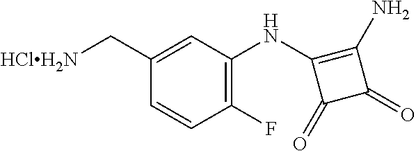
C1(F)=C(NC2=C(N)C(=O)C2=O)C=C(C[HClH2N])C=C1
